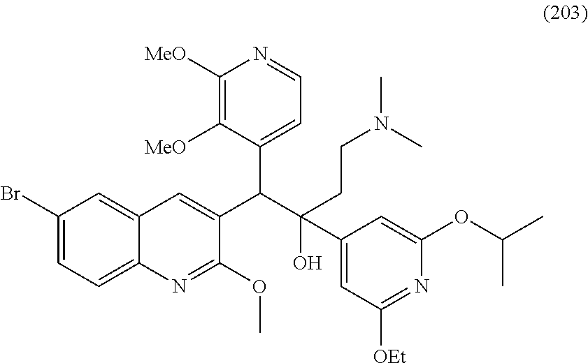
C1(Br)=CC=C2C(=C1)C=C(C(C(O)(CCN(C)C)C1=CC([OEt])=NC(OC(C)C)=C1)C1=CC=NC([MeO])=C1[MeO])C(OC)=N2
